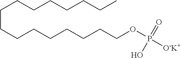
C(CCCCCCCC)CCCCCCCOP([O-K+])(=O)O
